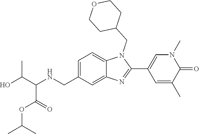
C1=C(CNC(C(O)C)C(=O)OC(C)C)C=C2C(=C1)N(CC1CCOCC1)C(C1=CN(C)C(=O)C(C)=C1)=N2
